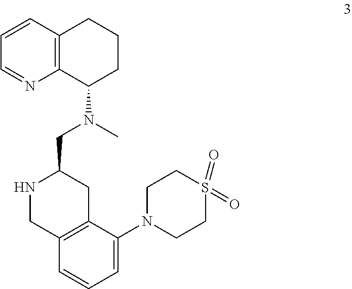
C1=CC2=C(N=C1)C(N(C)CC1NCC3=C(C1)C(N1CCS(=O)(=O)CC1)=CC=C3)CCC2
